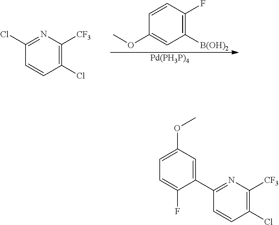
C1=CC(F)=C([B(OH)2])C=C1OC.[Pd(PH3P)4].C1(Cl)=NC([CF3])=C(Cl)C=C1.C1(C2=CC(OC)=CC=C2F)=NC([CF3])=C(Cl)C=C1
